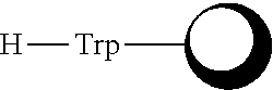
[H][Trp]C
